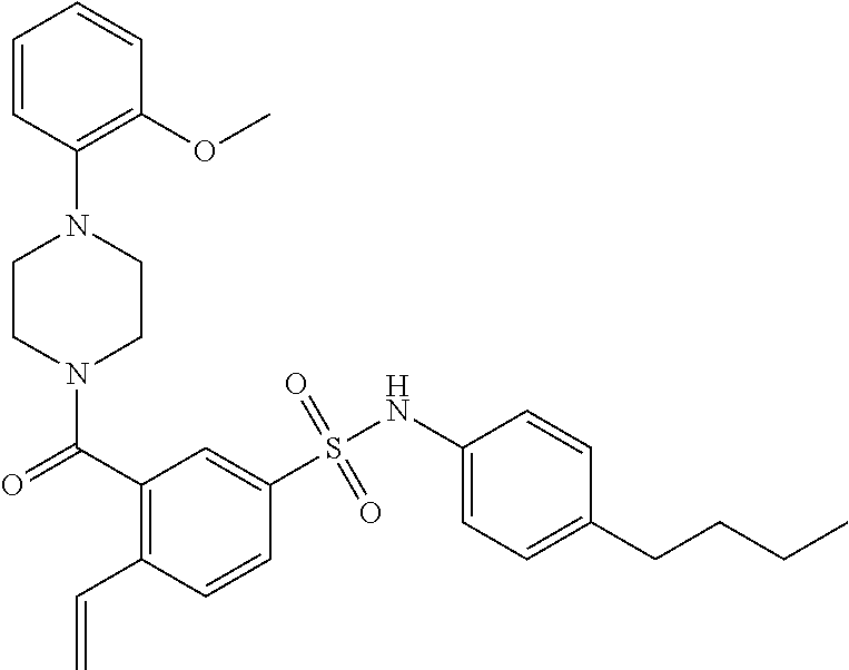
N1(C(=O)C2=C(C=C)C=CC(S(NC3=CC=C(CCCC)C=C3)(=O)=O)=C2)CCN(C2=C(OC)C=CC=C2)CC1
